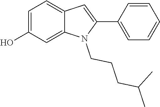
C1=C(O)C=C2C(=C1)C=C(C1=CC=CC=C1)N2CCCC(C)C
